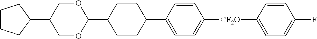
C1(C2CCCC2)COC(C2CCC(C3=CC=C([CF2O]C4=CC=C(F)C=C4)C=C3)CC2)OC1
